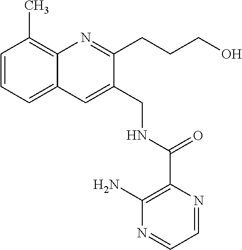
C1=CC=C2C(=C1C)N=C(CCCO)C(CNC(=O)C1=C(N)N=CC=N1)=C2
